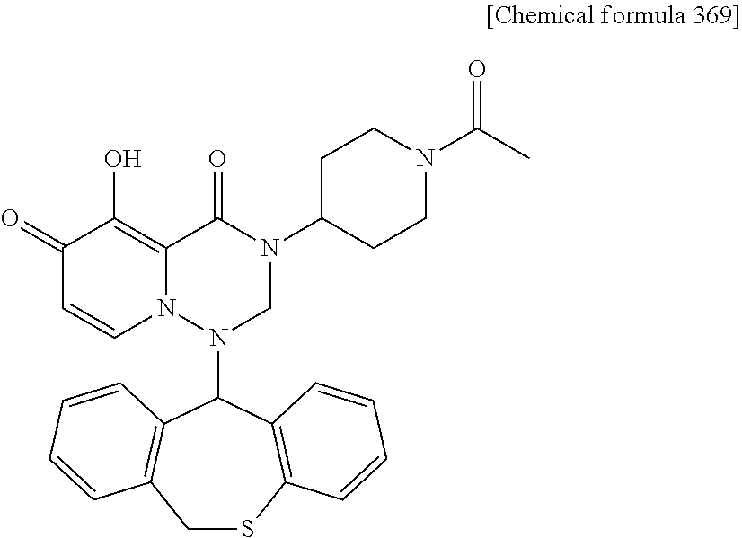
C1SC2=C(C(N3CN(C4CCN(C(C)=O)CC4)C(=O)C4=C(O)C(=O)C=CN34)C3=C1C=CC=C3)C=CC=C2
